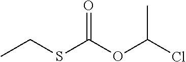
CCSC(OC(Cl)C)=O
